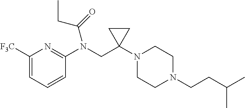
C1([F3C])=CC=CC(N(CC2(N3CCN(CCC(C)C)CC3)CC2)C(=O)CC)=N1
